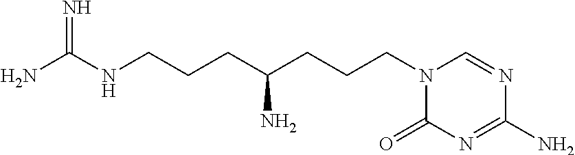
NC(NCCCC(CCCN1C(=O)N=C(N)N=C1)N)=N
